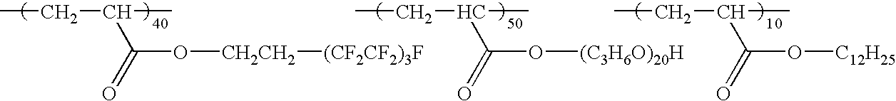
CCC(C)C(=O)O[CH2CH2][(CF2CF2)3F].CCC(C)C(=O)O[(C3H6O)20H].CCC(C)C(=O)O[C12H25]
